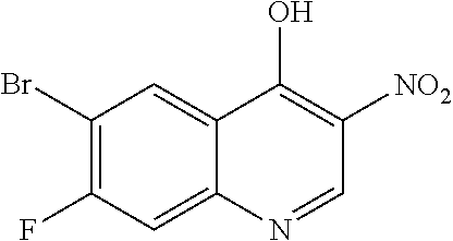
C1(Br)=C(F)C=C2C(=C1)C(O)=C([NO2])C=N2
